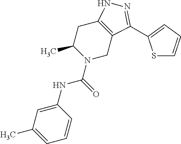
C1C2=C(CN(C(NC3=CC(C)=CC=C3)=O)C1C)C(C1=CC=CS1)=NN2
